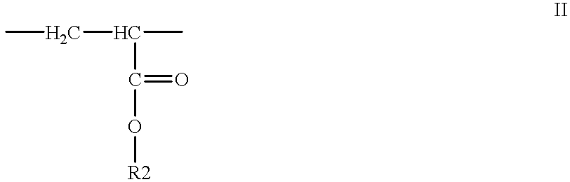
CCC(C)C(O[R2])=O
